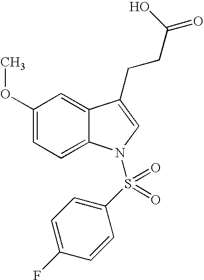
C1(OC)=CC=C2C(=C1)C(CCC(=O)O)=CN2S(C1=CC=C(F)C=C1)(=O)=O
